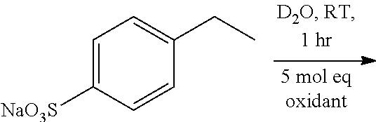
C1=C([NaO3S])C=CC(CC)=C1
